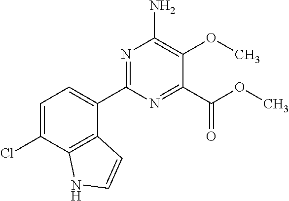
N1=C(C2=CC=C(Cl)C3=C2C=CN3)N=C(C(OC)=O)C(OC)=C1N
